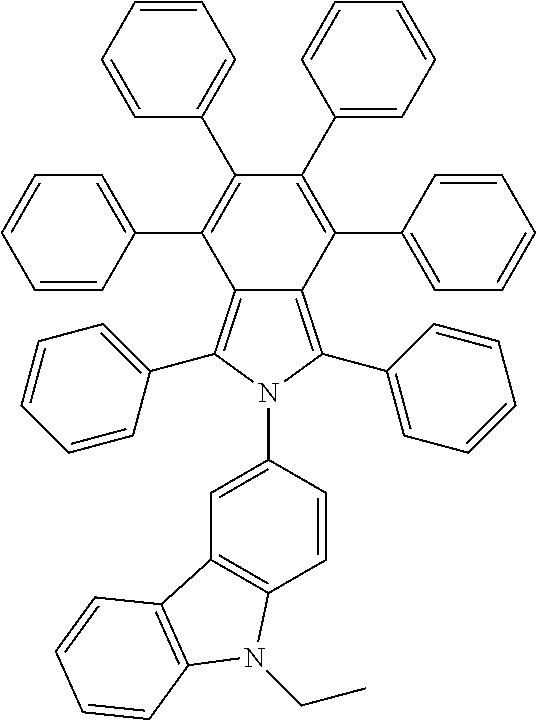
C1=CC(N2C(C3=CC=CC=C3)=C3C(=C2C2=CC=CC=C2)C(C2=CC=CC=C2)=C(C2=CC=CC=C2)C(C2=CC=CC=C2)=C3C2=CC=CC=C2)=CC2=C1N(CC)C1=C2C=CC=C1
